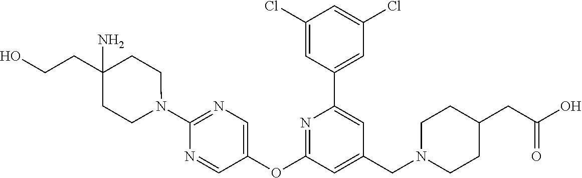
C1(Cl)=CC(C2=CC(CN3CCC(CC(O)=O)CC3)=CC(OC3=CN=C(N4CCC(N)(CCO)CC4)N=C3)=N2)=CC(Cl)=C1
